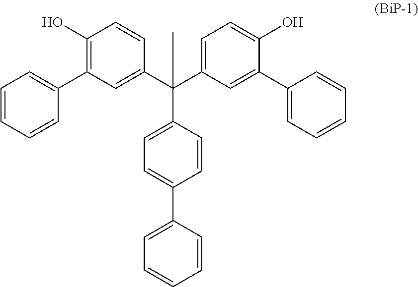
C1=C(C(C2=CC(C3=CC=CC=C3)=C(O)C=C2)(C2=CC=C(O)C(C3=CC=CC=C3)=C2)C)C=CC(C2=CC=CC=C2)=C1
